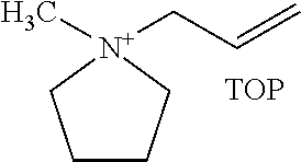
C1CC[N+](CC=C)(C)C1.[TOP]
